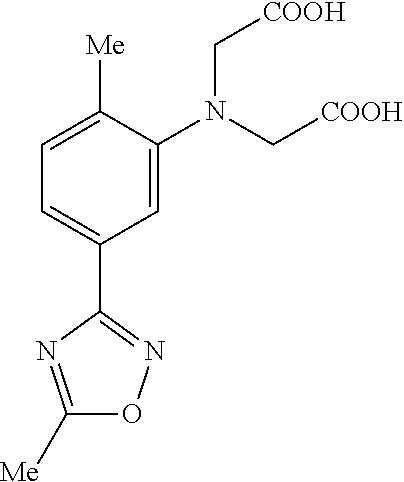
C1=C(N(C[COOH])C[COOH])C([Me])=CC=C1C1=NOC([Me])=N1
